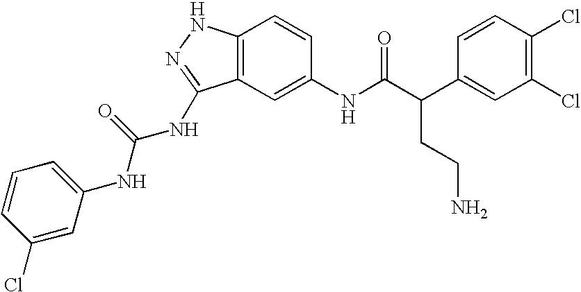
C12=C(C=C(NC(C(C3=CC(Cl)=C(Cl)C=C3)CCN)=O)C=C1)C(NC(NC1=CC=CC(Cl)=C1)=O)=NN2
